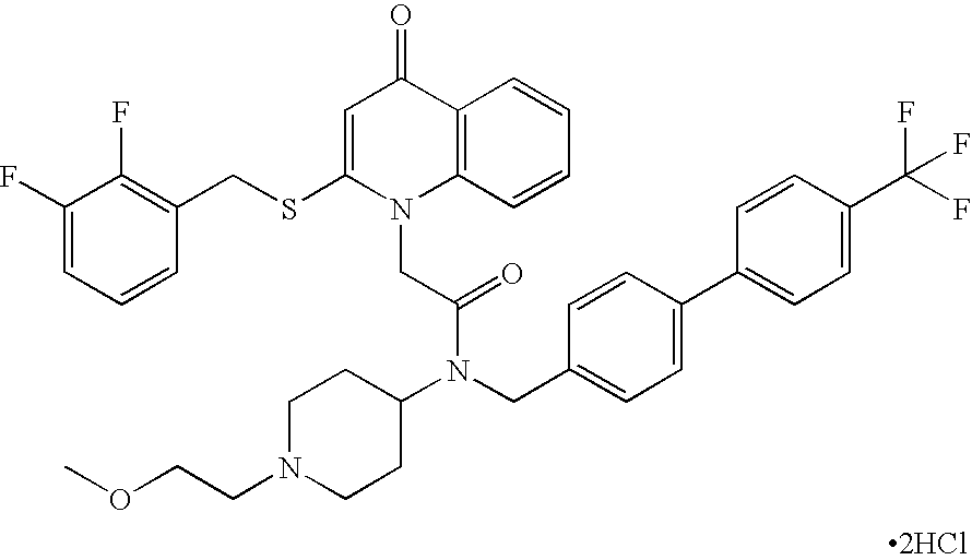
C1(F)=CC=CC(CSC2=CC(=O)C3=C(N2CC(N(C2CCN(CCOC)CC2)CC2=CC=C(C4=CC=C(C(F)(F)F)C=C4)C=C2)=O)C=CC=C3)=C1F.[2HCl]
